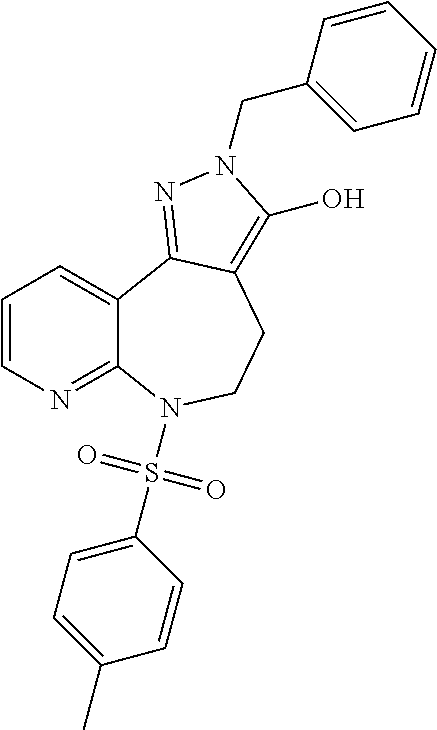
C1=CN=C2C(=C1)C1=NN(CC3=CC=CC=C3)C(O)=C1CCN2S(C1=CC=C(C)C=C1)(=O)=O
